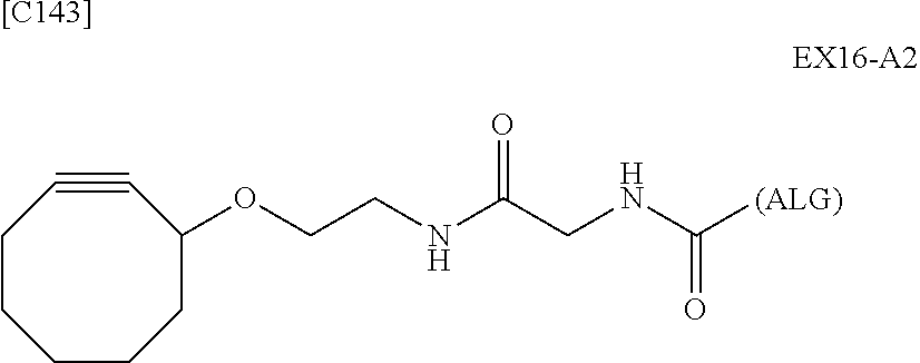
C1CCCC(OCCNC(CNC([(ALG)])=O)=O)C#CC1.[[C143]]
